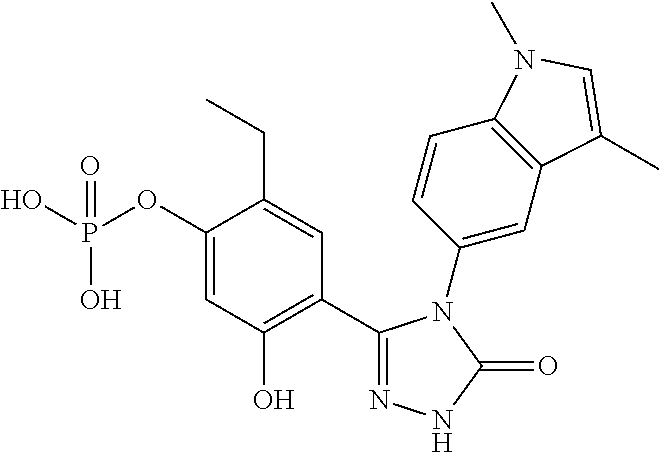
C1(OP(O)(O)=O)=CC(O)=C(C2=NNC(=O)N2C2=CC3=C(C=C2)N(C)C=C3C)C=C1CC
